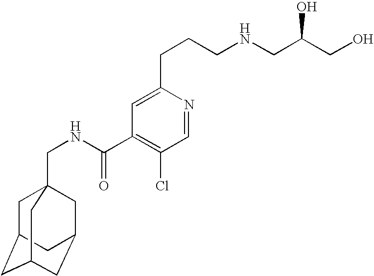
C1C2CC3CC(CC1(CNC(C1=C(Cl)C=NC(CCCNCC(CO)O)=C1)=O)C3)C2
